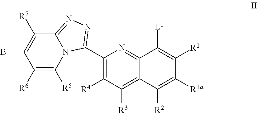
C1(C2=NN=C3C([R7])=C(B)C([R6])=C([R5])N32)=C([R4])C([R3])=C2C(=N1)C([L1])=C([R1])C([R1a])=C2[R2]
